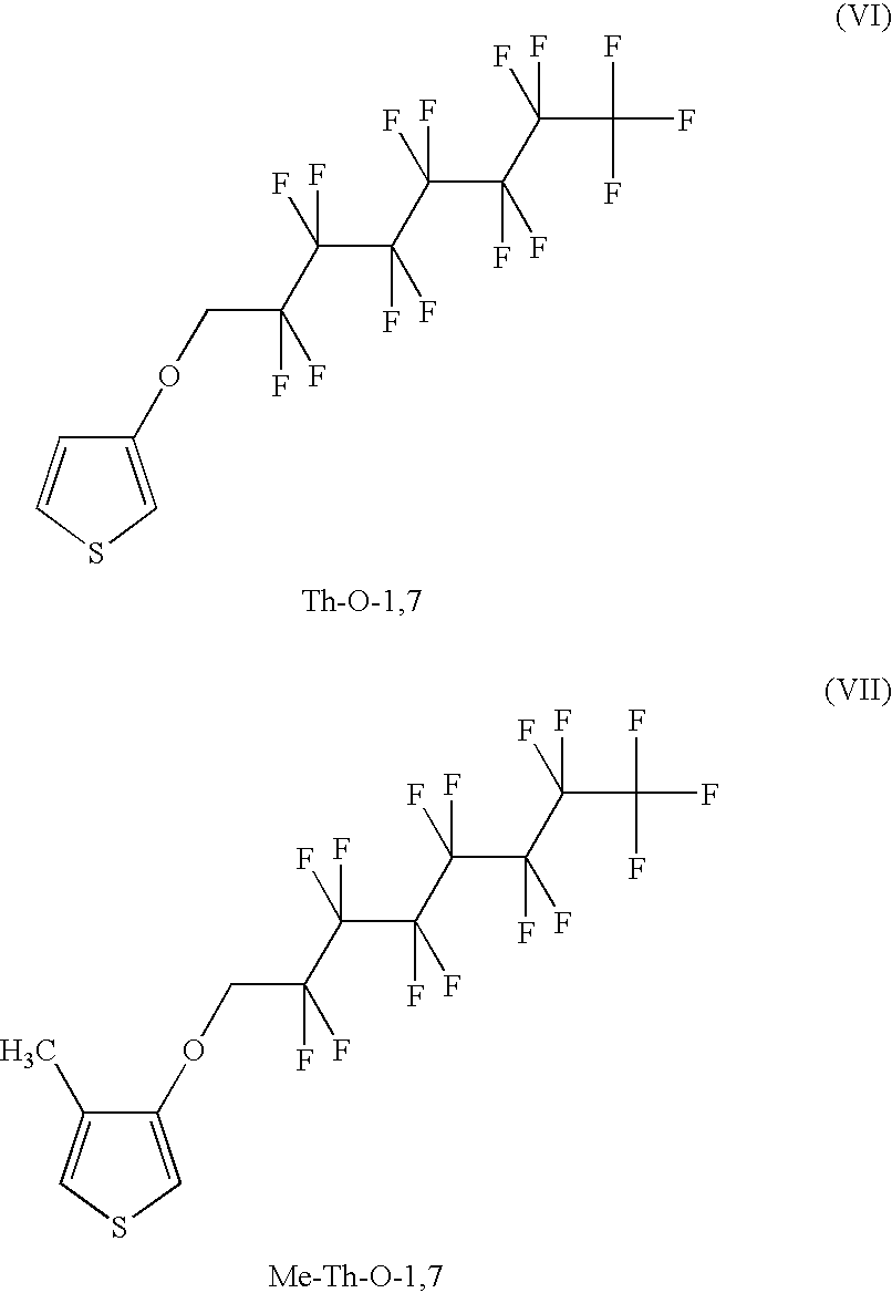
C1(OCC(F)(C(F)(C(F)(C(F)(F)C(F)(F)C(F)(C(F)(F)F)F)F)F)F)=CSC=C1.C1(OCC(F)(C(F)(C(F)(C(F)(F)C(F)(F)C(F)(C(F)(F)F)F)F)F)F)=CSC=C1C
